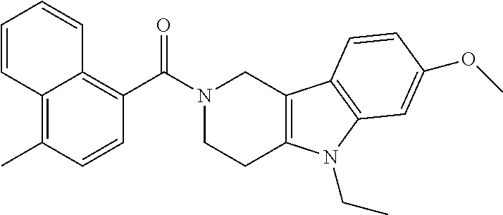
C1(C)=C2C(=C(C(N3CCC4=C(C3)C3=C(N4CC)C=C(OC)C=C3)=O)C=C1)C=CC=C2
